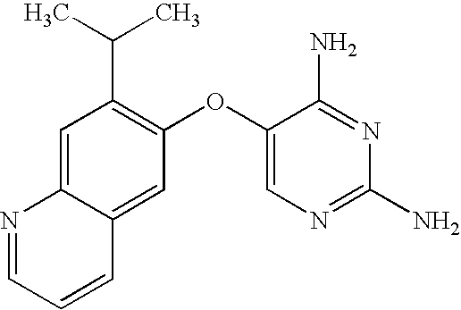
C1=C2C(=CC(OC3=CN=C(N)N=C3N)=C1C(C)C)C=CC=N2
